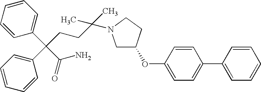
C1C(OC2=CC=C(C3=CC=CC=C3)C=C2)CCN1C(CCC(C1=CC=CC=C1)(C1=CC=CC=C1)C(N)=O)(C)C
